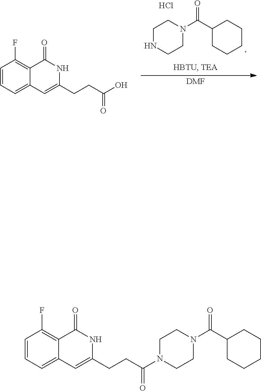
[DMF].C1(CCC(O)=O)=CC2=CC=CC(F)=C2C(=O)N1.C1CNCCN1C(=O)C1CCCCC1.Cl.C1CN(C(CCC2=CC3=CC=CC(F)=C3C(=O)N2)=O)CCN1C(C1CCCCC1)=O
